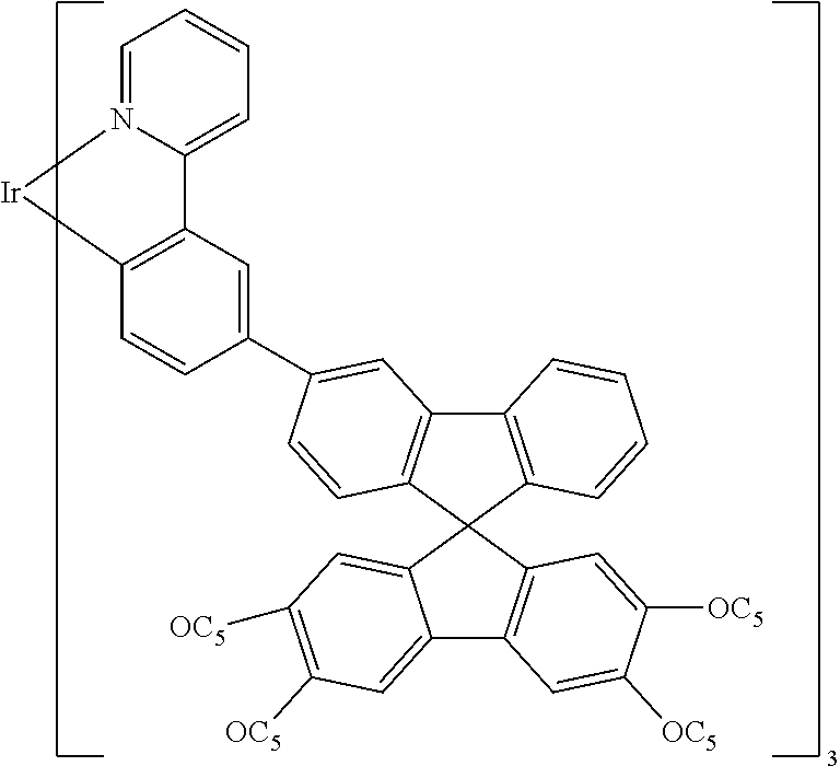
C1=C2N(=CC=C1)[Ir]C1=C2C=C(C2=CC3=C(C=C2)C2(C4=C3C=CC=C4)C3=CC([OC5])=C([OC5])C=C3C3=C2C=C([OC5])C([OC5])=C3)C=C1
